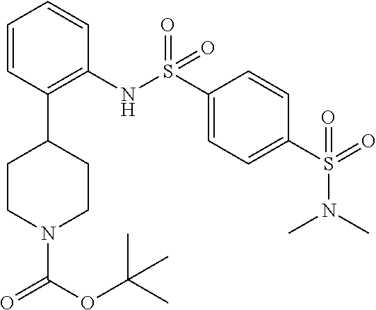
C1=CC(C2CCN(C(OC(C)(C)C)=O)CC2)=C(NS(C2=CC=C(S(=O)(N(C)C)=O)C=C2)(=O)=O)C=C1
